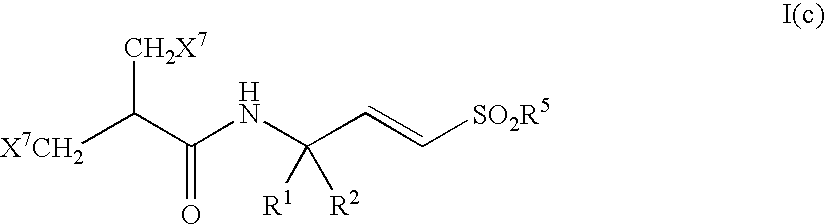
[X7CH2]C(C(NC(C=C[SO2R5])([R1])[R2])=O)[CH2X7]
